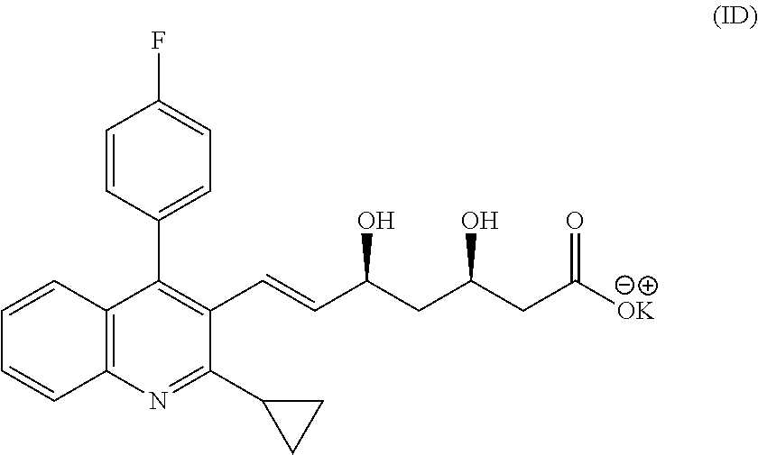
C1=CC(C2=C(C=CC(CC(CC([OK])=O)O)O)C(C3CC3)=NC3=C2C=CC=C3)=CC=C1F
